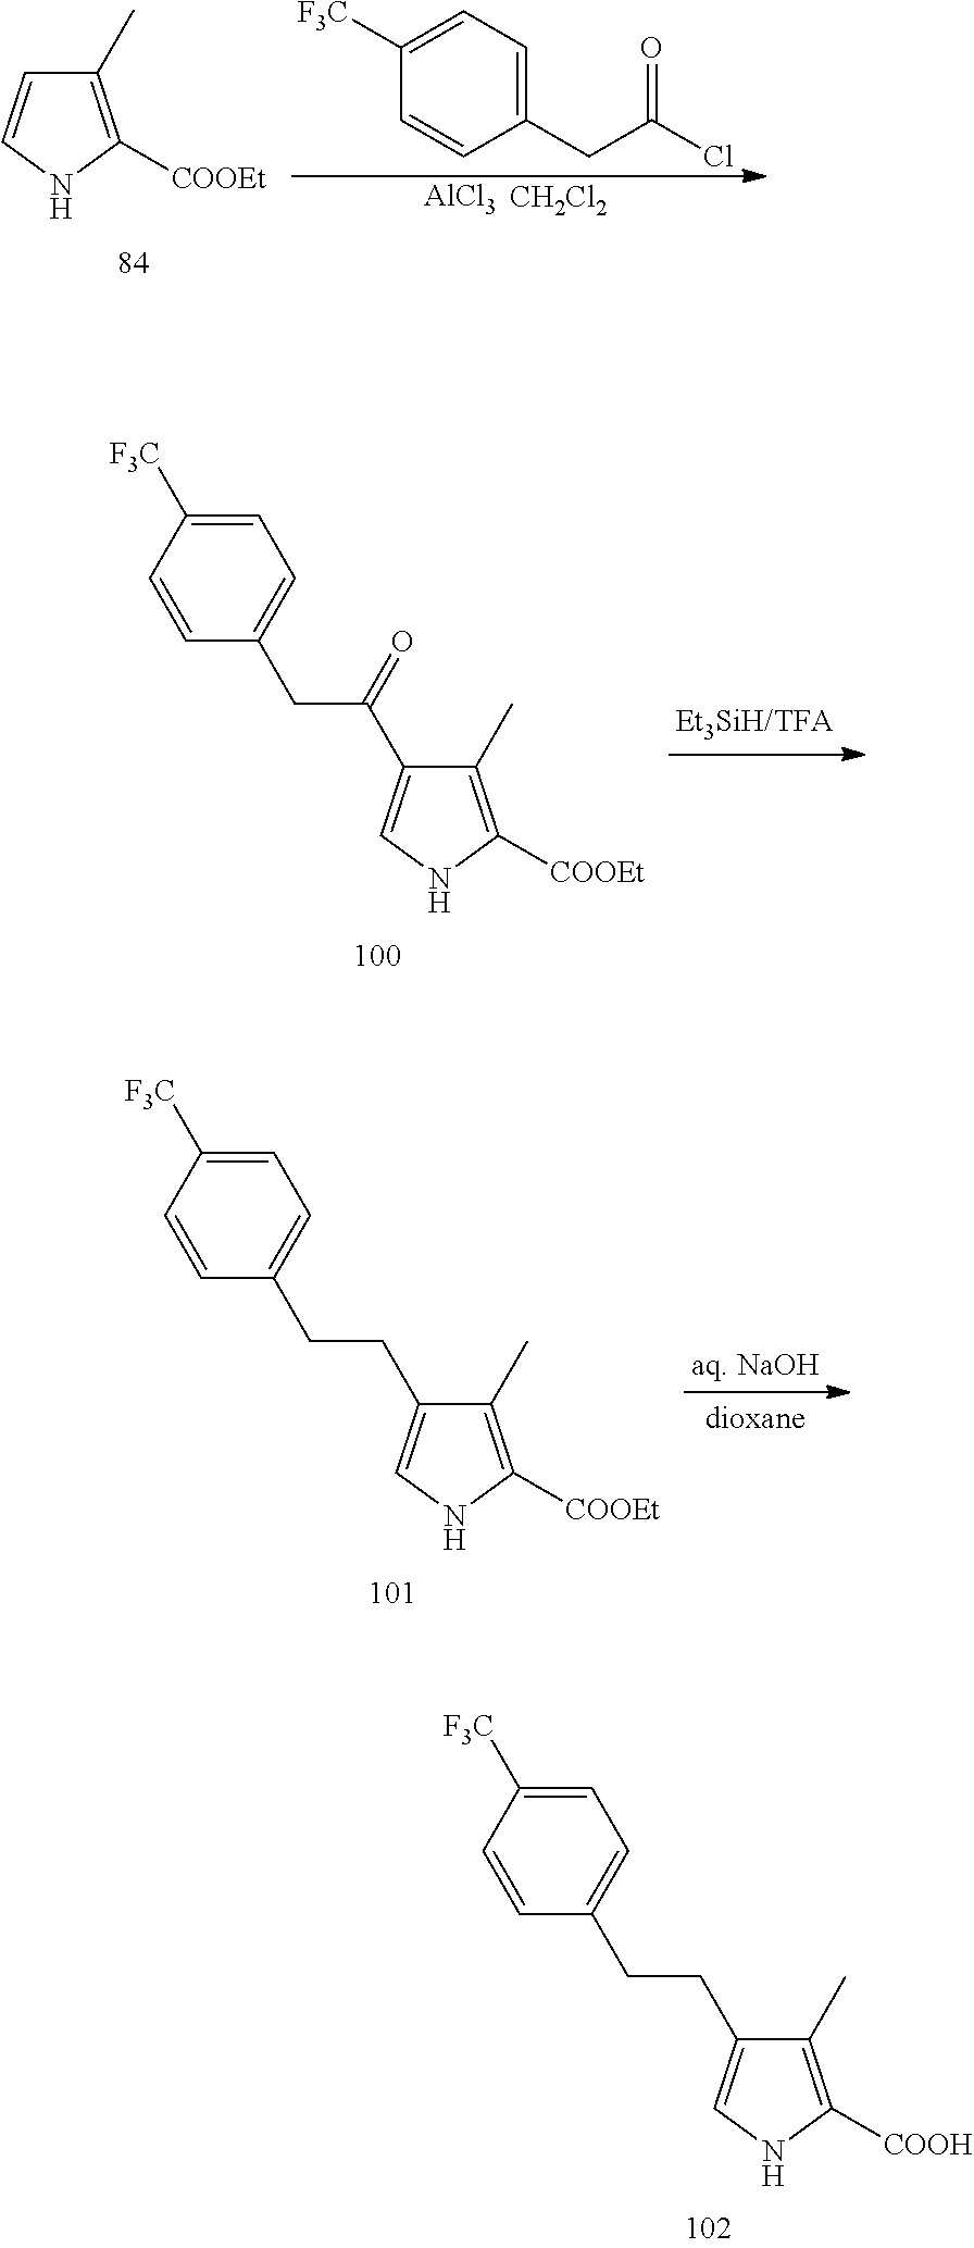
C1=C([F3C])C=CC(CCC2=CNC([COOH])=C2C)=C1.C1(C)=C([COOEt])NC=C1.[AlCl3].[CH2Cl2].C1([F3C])=CC=C(CC(Cl)=O)C=C1.C1=C([F3C])C=CC(CC(=O)C2=CNC([COOEt])=C2C)=C1.C1=C([F3C])C=CC(CCC2=CNC([COOEt])=C2C)=C1
